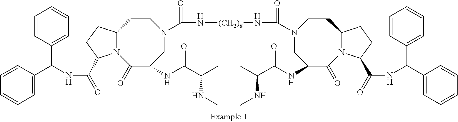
C1=CC(C(NC(=O)C2N3C(CCN(C(N[(CH2)8]NC(=O)N4CC(NC(C(C)NC)=O)C(=O)N5C(CC4)CCC5C(=O)NC(C4=CC=CC=C4)C4=CC=CC=C4)=O)CC(NC(C(C)NC)=O)C3=O)CC2)C2=CC=CC=C2)=CC=C1
